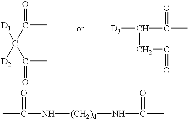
C(C)(=O)C([D2])(C(C)=O)[D1].[D3]C(CC=O)C(=O)C.CC(=O)N[(CH2)d]NC(=O)C
